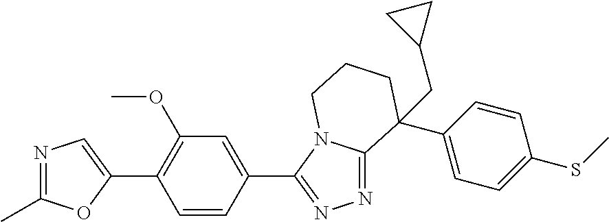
N1=C(C)OC(C2=C(OC)C=C(C3=NN=C4N3CCCC4(C3=CC=C(SC)C=C3)CC3CC3)C=C2)=C1
